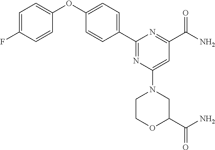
C1(C2=CC=C(OC3=CC=C(F)C=C3)C=C2)=NC(N2CCOC(C(N)=O)C2)=CC(C(=O)N)=N1
